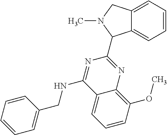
C12=CC=CC=C1C(C1=NC3=C(OC)C=CC=C3C(NCC3=CC=CC=C3)=N1)N(C)C2
